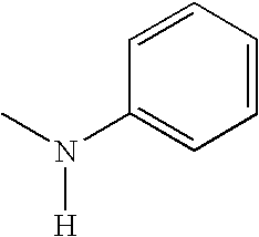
C1=CC(N(C)[H])=CC=C1
